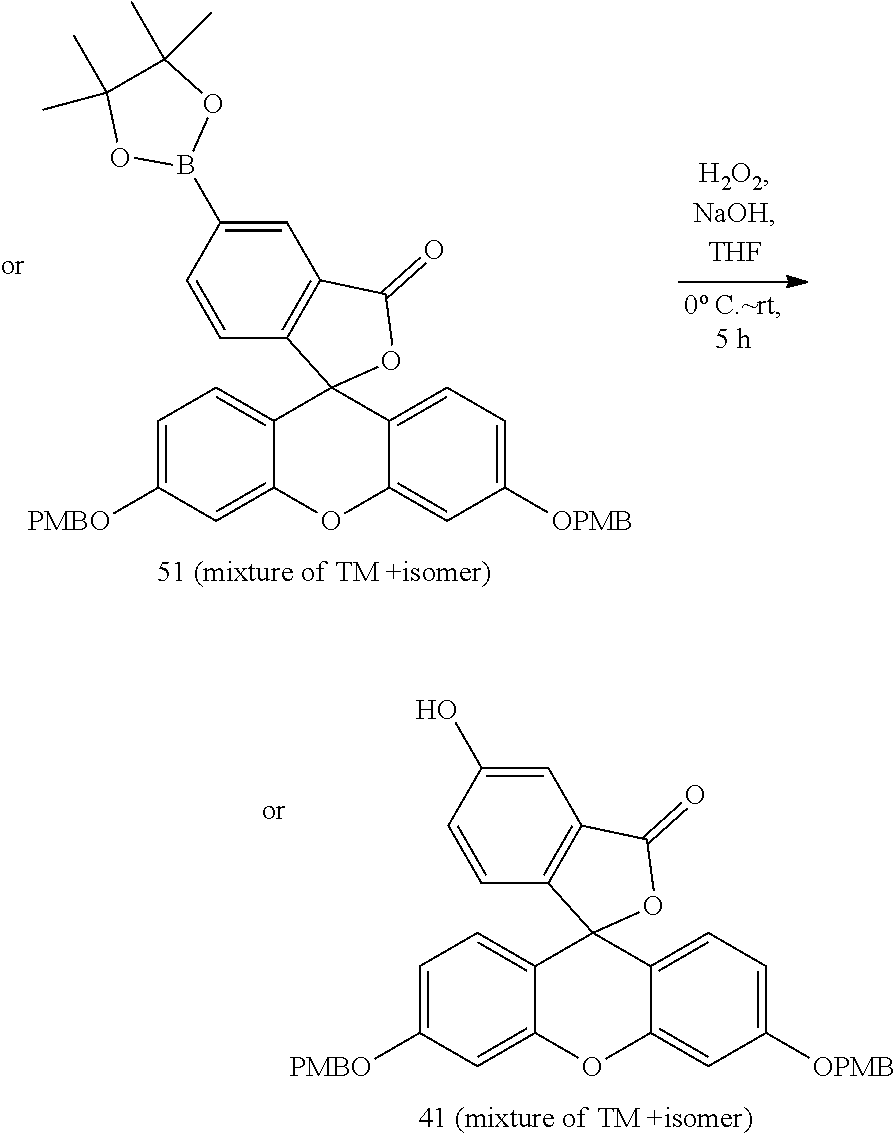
C1=C([PMBO])C=C2C(=C1)C1(C3=CC=C([OPMB])C=C3O2)C2=C(C=C(O)C=C2)C(=O)O1.C1=C([PMBO])C=C2C(=C1)C1(C3=CC=C([OPMB])C=C3O2)C2=C(C=C(B3OC(C)(C)C(C)(C)O3)C=C2)C(=O)O1
